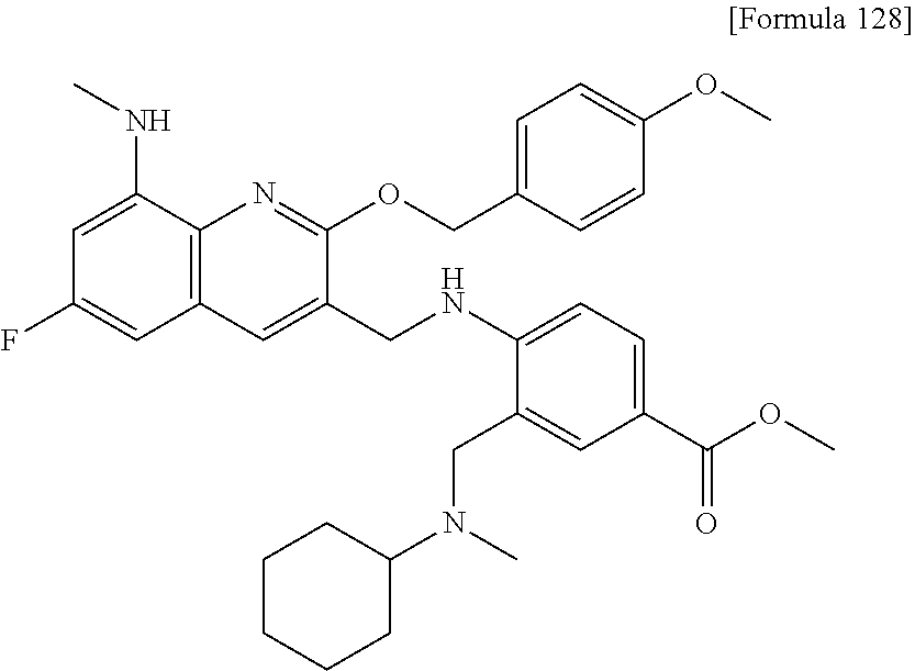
CNC1=CC(F)=CC2=C1N=C(OCC1=CC=C(OC)C=C1)C(CNC1=CC=C(C(OC)=O)C=C1CN(C1CCCCC1)C)=C2
